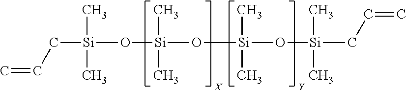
C([Si](C)(C)O[Si](C)(C)O[Si](C)(C)O[Si](C)(C)CC=C)C=C
